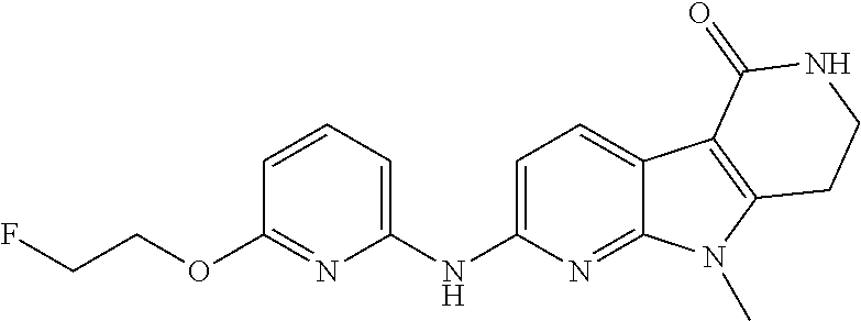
C1(NC2=CC=CC(OCCF)=N2)=CC=C2C(=N1)N(C)C1=C2C(=O)NCC1
